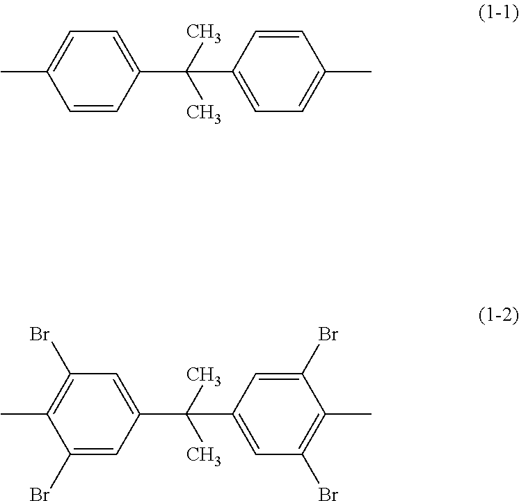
C1=CC(C(C)(C)C2=CC=C(C)C=C2)=CC=C1C.C1(Br)=CC(C(C)(C)C2=CC(Br)=C(C)C(Br)=C2)=CC(Br)=C1C
